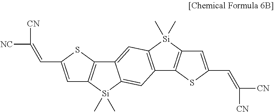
C1=C(C=C([NC])[CN])SC2=C1[Si](C)(C)C1=CC3=C(C=C21)[Si](C)(C)C1=C3SC(C=C([CN])[CN])=C1
